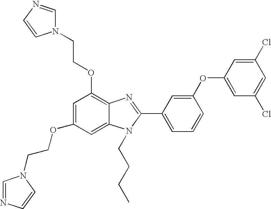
C1=C(OCCN2C=NC=C2)C=C2C(=C1OCCN1C=NC=C1)N=C(C1=CC=CC(OC3=CC(Cl)=CC(Cl)=C3)=C1)N2CCCC
